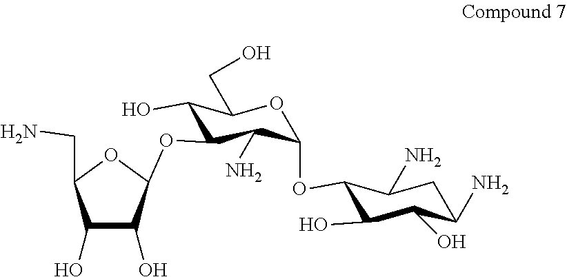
C1C(N)C(O)C(O)C(OC2OC(CO)C(O)C(OC3C([OH])C(O)C(CN)O3)C2N)C1N
